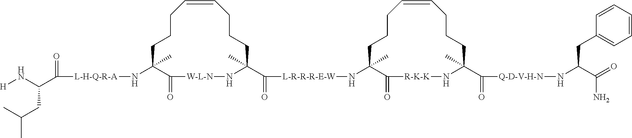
C1CCC=CCCCC(C(=O)[L-R-R-R-E-W]NC2(C)CCCC=CCCCC(C(=O)[Q-D-V-H-N]NC(CC3=CC=CC=C3)C(=O)N)(C)N[R-K-K]C2=O)(C)N[W-L-N]C(=O)C1(C)N[L-H-Q-R-A]C(C(N[H])CC(C)C)=O
